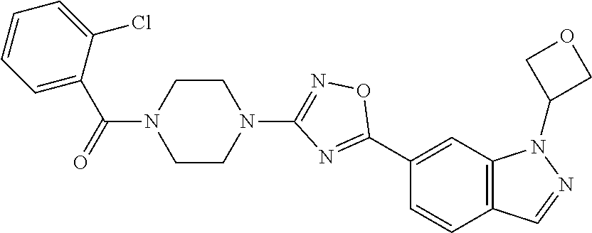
C12=C(C=C(C3=NC(N4CCN(C(=O)C5=CC=CC=C5Cl)CC4)=NO3)C=C1)N(C1COC1)N=C2
